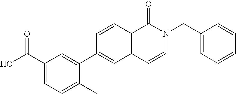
C1(C(O)=O)=CC=C(C)C(C2=CC3=C(C=C2)C(=O)N(CC2=CC=CC=C2)C=C3)=C1
